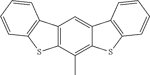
C12=C(C(C)=C3C(=C1)C1=C(S3)C=CC=C1)SC1=C2C=CC=C1
